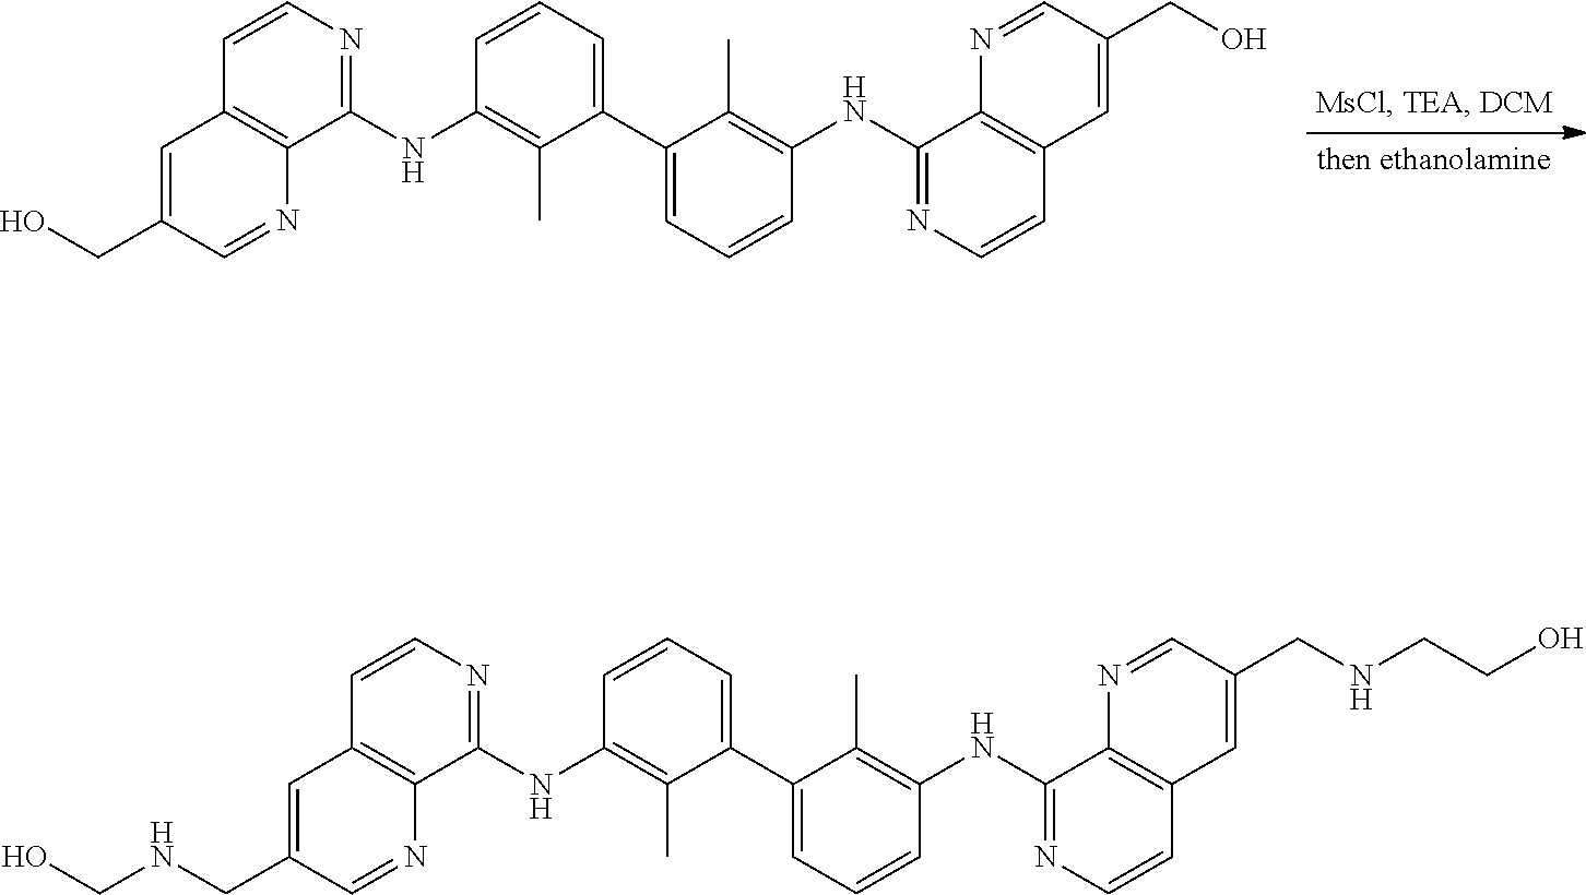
C1=C(CO)C=NC2=C1C=CN=C2NC1=C(C)C(C2=CC=CC(NC3=NC=CC4=C3N=CC(CO)=C4)=C2C)=CC=C1.C1=C(CNCO)C=NC2=C1C=CN=C2NC1=C(C)C(C2=CC=CC(NC3=NC=CC4=C3N=CC(CNCCO)=C4)=C2C)=CC=C1
